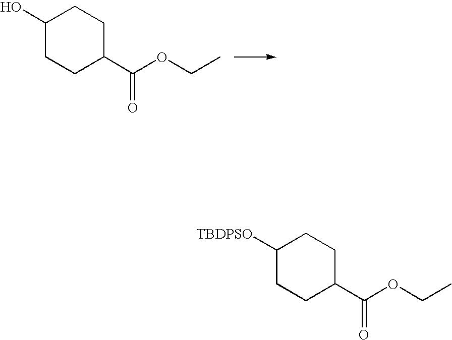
C1(O)CCC(C(OCC)=O)CC1.C1([TBDPSO])CCC(C(OCC)=O)CC1
